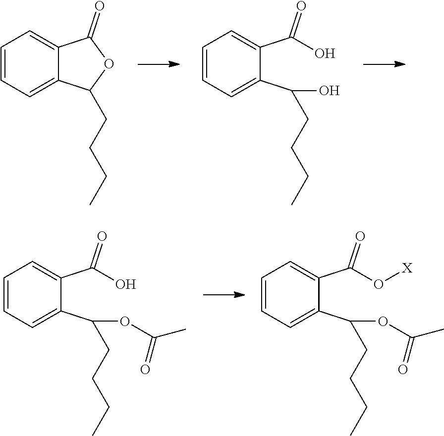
C1=CC=C2C(=C1)C(=O)OC2CCCC.C1=CC=C(C(CCCC)O)C(C(O)=O)=C1.C1=CC=C(C(CCCC)OC(C)=O)C(C(O)=O)=C1.C1=CC=C(C(CCCC)OC(C)=O)C(C(O[X])=O)=C1
